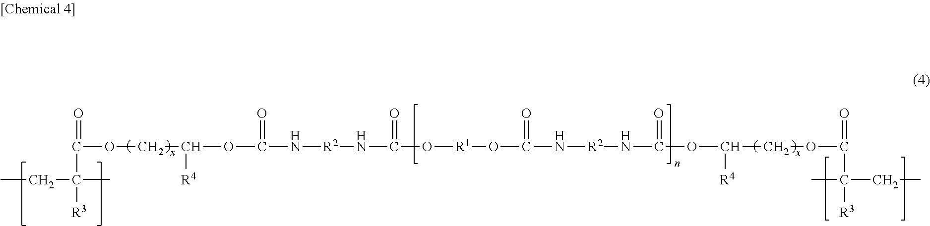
CCC(C)([R3])C(=O)OCC(OC(N[R2]NC(O[R1]OC(N[R2]NC(OC([R4])COC(=O)C(C)([R3])CC)=O)=O)=O)=O)[R4]
